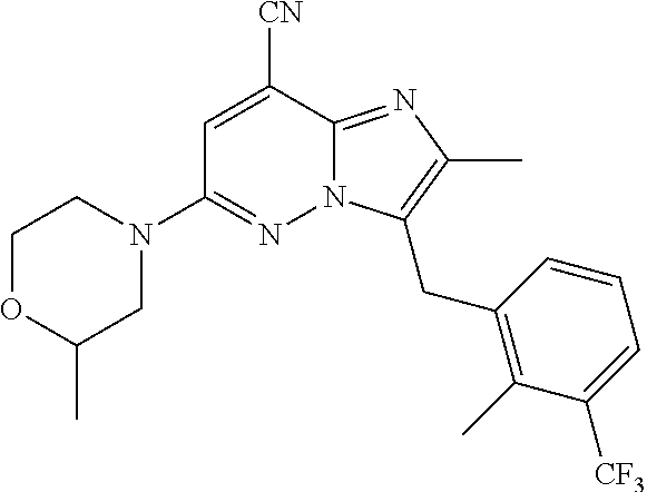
N1(C2=NN3C(=NC(C)=C3CC3=C(C)C([CF3])=CC=C3)C([CN])=C2)CCOC(C)C1
